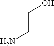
NCCO
